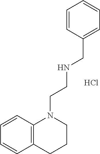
C1=CC2=C(C=C1)N(CCNCC1=CC=CC=C1)CCC2.Cl
